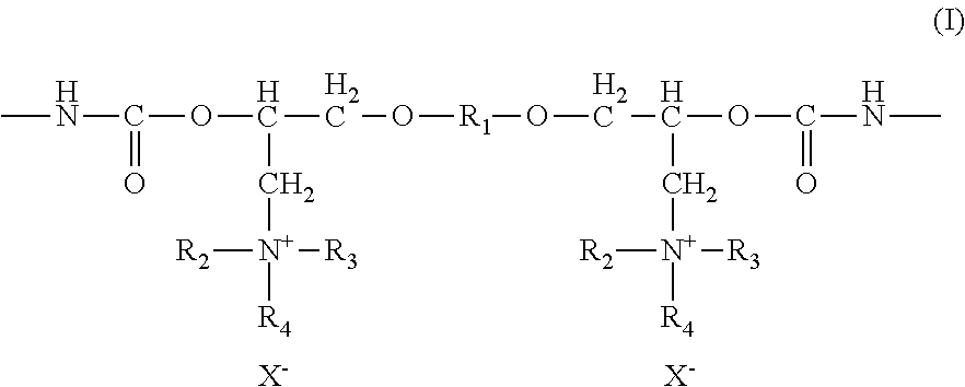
CNC(OC(CO[R1]OCC(OC(NC)=O)C[N+]([R4])([R3])[R2])C[N+]([R4])([R3])[R2])=O.[X-].[X-]
